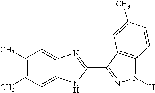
C1=C2C(=CC(C)=C1C)N=C(C1=NN([H])C3=C1C=C(C)C=C3)N2
